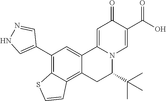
C12=CC(C3=CNN=C3)=C3C(=C1CC(C(C)(C)C)N1C2=CC(=O)C(C(O)=O)=C1)C=CS3
